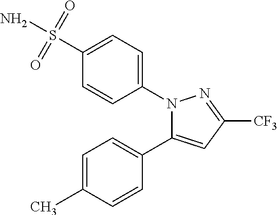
C1(N2C(C3=CC=C(C)C=C3)=CC([CF3])=N2)=CC=C(S(=O)(=O)N)C=C1
